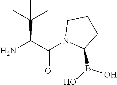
NC(C(N1C(B(O)O)CCC1)=O)C(C)(C)C
